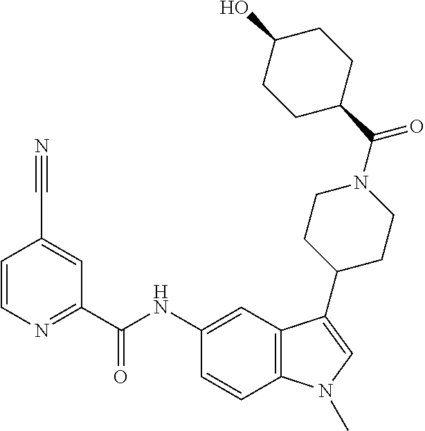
C1=CN=C(C(NC2=CC3=C(C=C2)N(C)C=C3C2CCN(C(C3CCC(O)CC3)=O)CC2)=O)C=C1C#N
